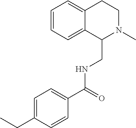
C1=CC=C2C(=C1)CCN(C)C2CNC(C1=CC=C(CC)C=C1)=O
